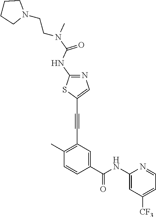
C1(C)=C(C#CC2=CN=C(NC(=O)N(C)CCN3CCCC3)S2)C=C(C(NC2=CC([CF3])=CC=N2)=O)C=C1
